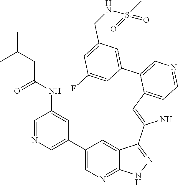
C1(C2=CN=CC(NC(=O)CC(C)C)=C2)=CN=C2C(=C1)C(C1=CC3=C(N1)C=NC=C3C1=CC(CNS(C)(=O)=O)=CC(F)=C1)=NN2
